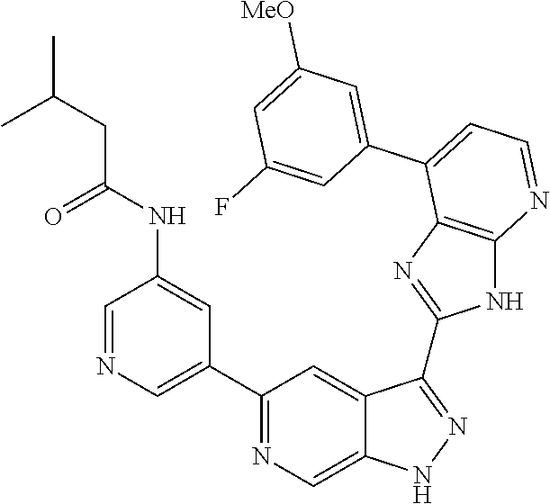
C1(C2=NC=C3C(=C2)C(C2=NC4=C(N2)N=CC=C4C2=CC([MeO])=CC(F)=C2)=NN3)=CN=CC(NC(CC(C)C)=O)=C1
